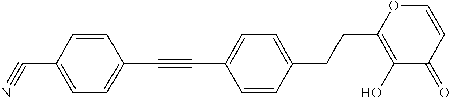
C(#CC1=CC=C(C#N)C=C1)C1=CC=C(CCC2=C(O)C(=O)C=CO2)C=C1
